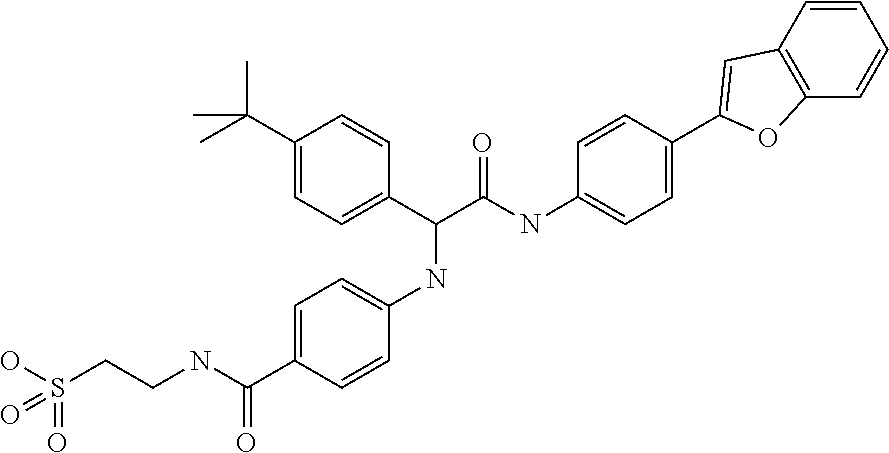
C1(C(C)(C)C)=CC=C(C(C(NC2=CC=C(C3=CC4=C(C=CC=C4)O3)C=C2)=O)NC2=CC=C(C(=O)NCCS(O)(=O)=O)C=C2)C=C1
